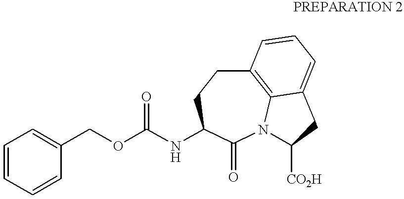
C1=CC=CC(COC(NC2CCC3=C4N(C2=O)C([CO2H])CC4=CC=C3)=O)=C1
